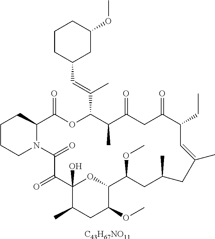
[C43H67NO11].C1CCN2C(C1)C(=O)OC(C(=CC1CC(OC)CCC1)C)C(C)C(=O)CC(=O)C(CC)C=C(C)CC(C)CC(OC)C1OC(O)(C(=O)C2=O)C(C)CC1OC
